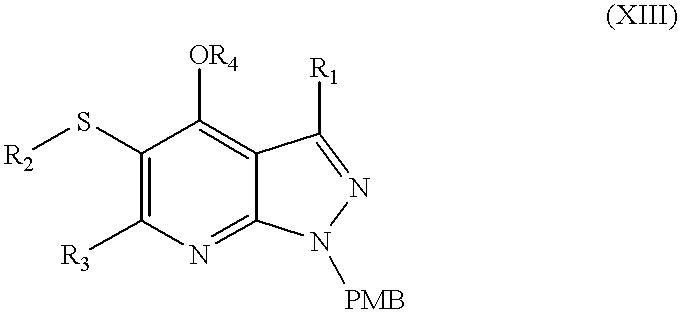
C1(S[R2])=C([R3])N=C2C(=C1[OR4])C([R1])=NN2[PMB]
